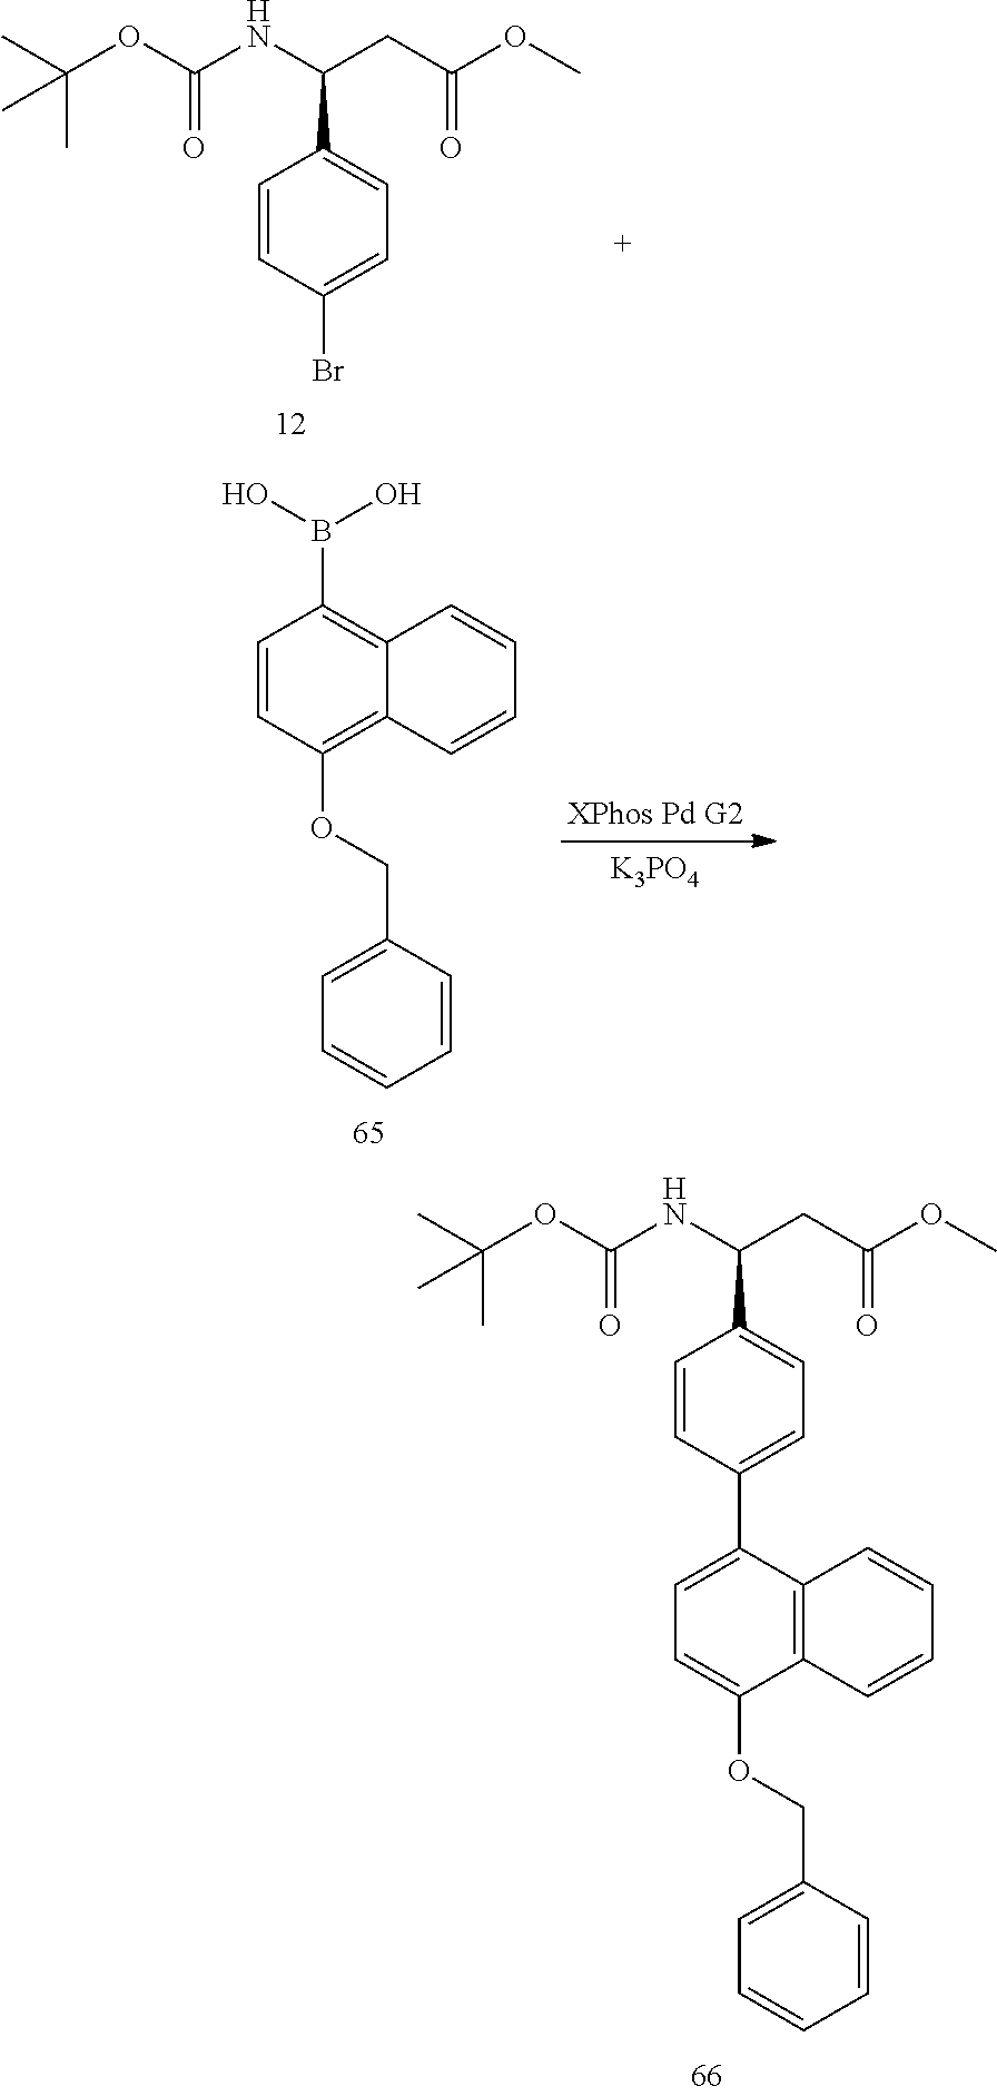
C1=C(C2=CC=C(C(NC(OC(C)(C)C)=O)CC(OC)=O)C=C2)C2=C(C(OCC3=CC=CC=C3)=C1)C=CC=C2.C(=O)(OC(C)(C)C)NC(CC(OC)=O)C1=CC=C(Br)C=C1.C1=CC(OCC2=CC=CC=C2)=C2C(=C1B(O)O)C=CC=C2.[K3PO4]
